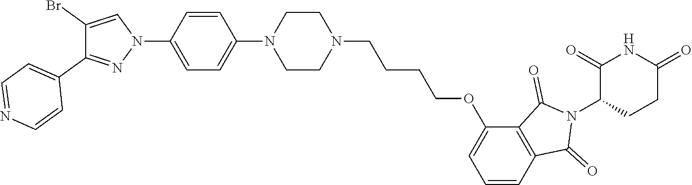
C1(Br)=CN(C2=CC=C(N3CCN(CCCCOC4=CC=CC5=C4C(=O)N(C4CCC(=O)NC4=O)C5=O)CC3)C=C2)N=C1C1=CC=NC=C1
